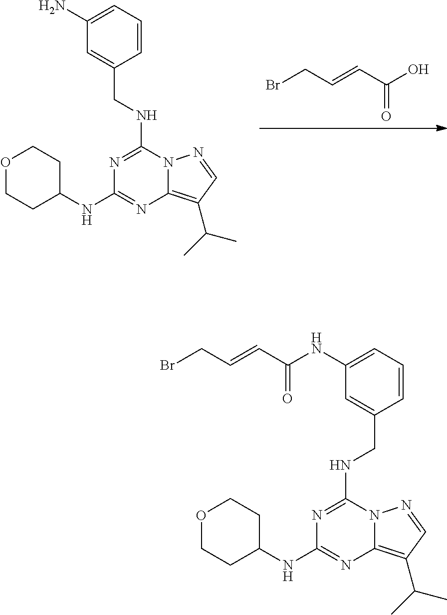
BrCC=CC(O)=O.N1=C(NCC2=CC(N)=CC=C2)N2C(=C(C(C)C)C=N2)N=C1NC1CCOCC1.N1=C(NCC2=CC(NC(C=CCBr)=O)=CC=C2)N2C(=C(C(C)C)C=N2)N=C1NC1CCOCC1
